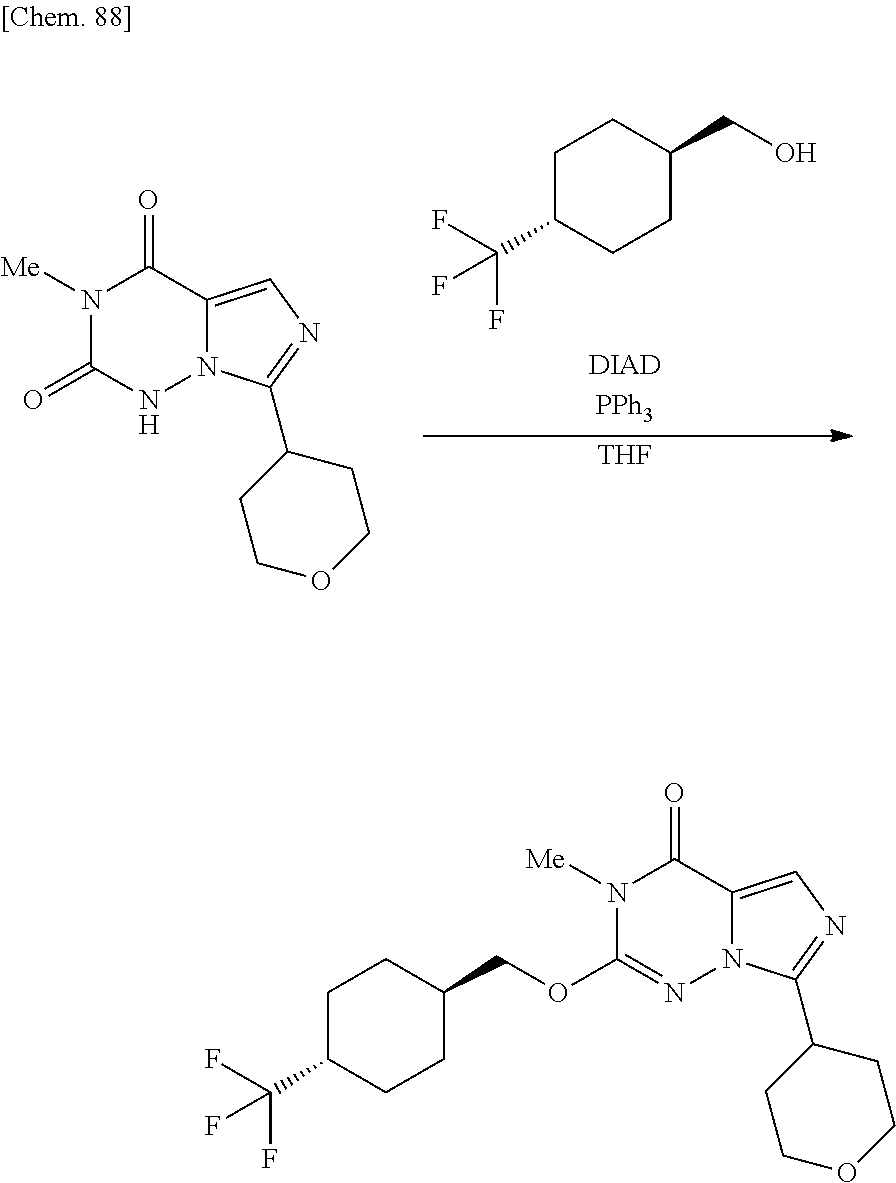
N1([Me])C(=O)NN2C(=CN=C2C2CCOCC2)C1=O.[THF].C1C(C(F)(F)F)CCC(CO)C1.N1([Me])C(OCC2CCC(C(F)(F)F)CC2)=NN2C(=CN=C2C2CCOCC2)C1=O
